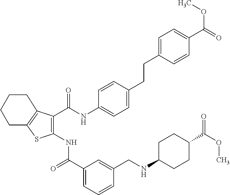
C1(C(=O)NC2=C(C(NC3=CC=C(CCC4=CC=C(C(=O)OC)C=C4)C=C3)=O)C3=C(S2)CCCC3)=CC=CC(CNC2CCC(C(OC)=O)CC2)=C1
